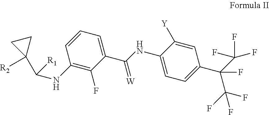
C1C([R2])(C([R1])NC2=C(F)C(C(=[W])NC3=CC=C(C(C(F)(F)F)(F)C(F)(F)F)C=C3[Y])=CC=C2)C1
